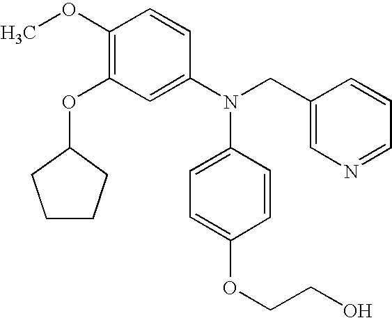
C1(OC)=C(OC2CCCC2)C=C(N(CC2=CN=CC=C2)C2=CC=C(OCCO)C=C2)C=C1
